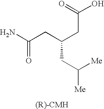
C(=O)(CC(CC(O)=O)CC([Me])[Me])N
